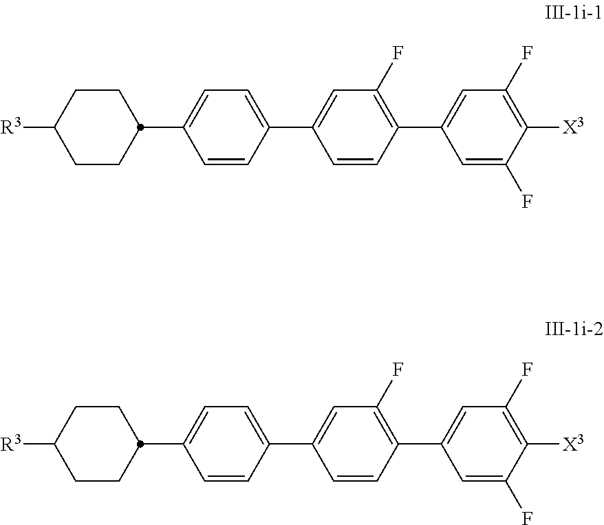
C1CC(C2=CC=C(C3=CC(F)=C(C4=CC(F)=C([X3])C(F)=C4)C=C3)C=C2)CCC1[R3].C1CC(C2=CC=C(C3=CC(F)=C(C4=CC(F)=C([X3])C(F)=C4)C=C3)C=C2)CCC1[R3]
